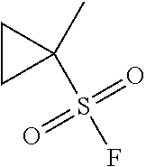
C1CC1(C)S(=O)(=O)F
